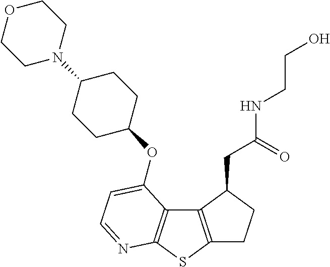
C1C2=C(C(CC(NCCO)=O)C1)C1=C(S2)N=CC=C1OC1CCC(N2CCOCC2)CC1
